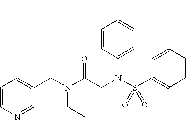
C1(CN(CC)C(CN(S(C2=C(C)C=CC=C2)(=O)=O)C2=CC=C(C)C=C2)=O)=CC=CN=C1
